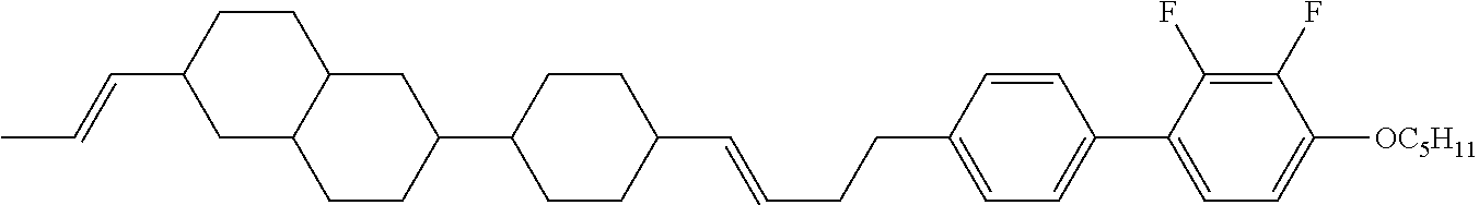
C1C2C(CCC1C1CCC(C=CCCC3=CC=C(C4=CC=C([OC5H11])C(F)=C4F)C=C3)CC1)CC(C=CC)CC2
